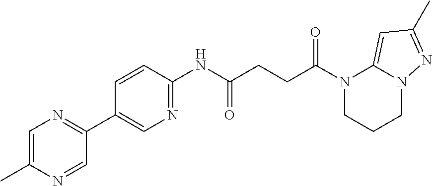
C1=C(C)N=CC(C2=CN=C(NC(CCC(N3CCCN4C3=CC(C)=N4)=O)=O)C=C2)=N1
